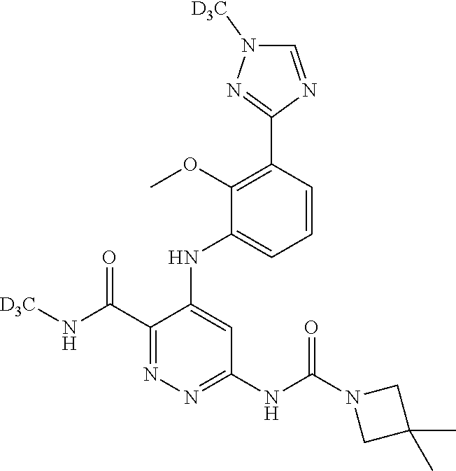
C1(C(N[D3C])=O)=NN=C(NC(N2CC(C)(C)C2)=O)C=C1NC1=CC=CC(C2=NN([D3C])C=N2)=C1OC
